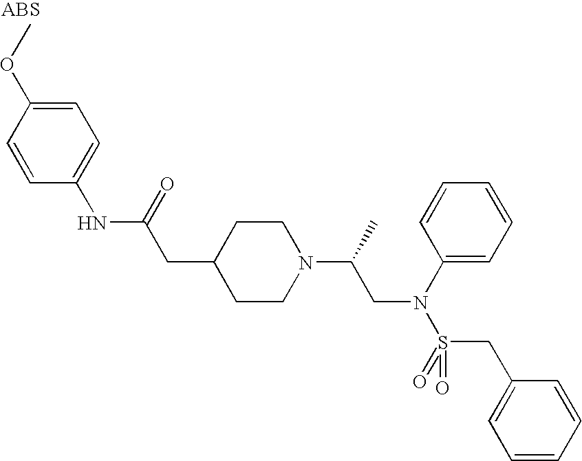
C1(NC(=O)CC2CCN(C(C)CN(S(=O)(CC3=CC=CC=C3)=O)C3=CC=CC=C3)CC2)=CC=C(OC)C=C1
